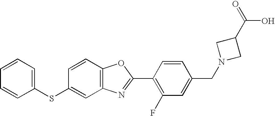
C1=CC=C(SC2=CC3=C(C=C2)OC(C2=C(F)C=C(CN4CC(C(=O)O)C4)C=C2)=N3)C=C1
